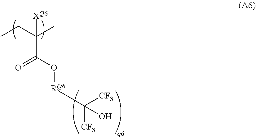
O(C(C(C)(CC)[XQ6])=O)[RQ6]C([CF3])([CF3])O
